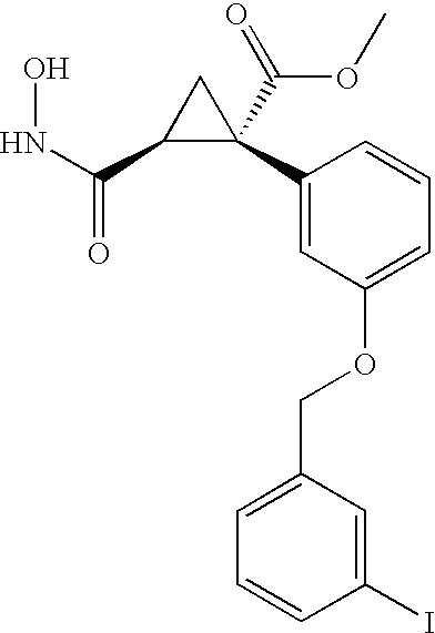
N(C(C1C(C(=O)OC)(C2=CC(OCC3=CC=CC(I)=C3)=CC=C2)C1)=O)O
